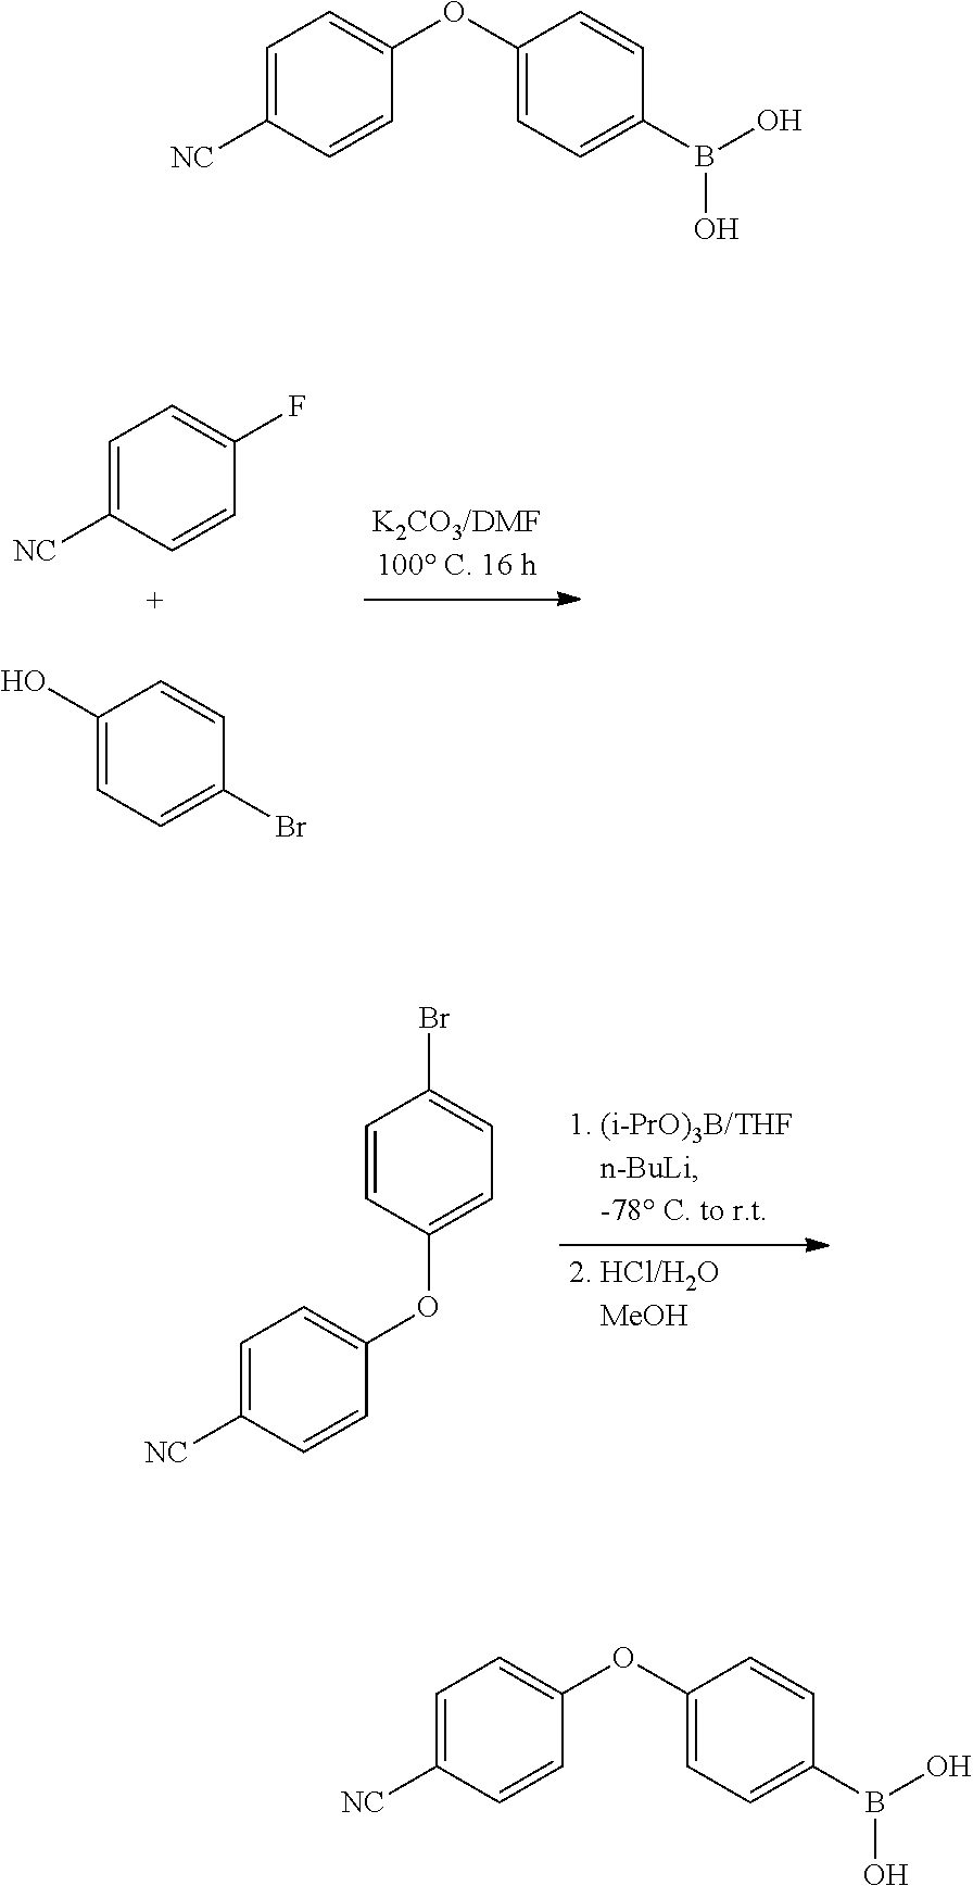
C1=C([NC])C=CC(F)=C1.C1=C(O)C=CC(Br)=C1.C1=C([NC])C=CC(OC2=CC=C(Br)C=C2)=C1.C1=C([NC])C=CC(OC2=CC=C(B(O)O)C=C2)=C1.C1=C([NC])C=CC(OC2=CC=C(B(O)O)C=C2)=C1
